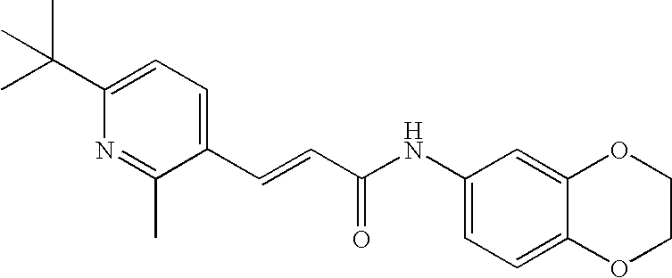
N(C1=CC=C2C(=C1)OCCO2)C(C=CC1=CC=C(C(C)(C)C)N=C1C)=O
